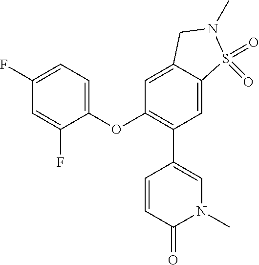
C1(OC2=CC=C(F)C=C2F)=C(C2=CN(C)C(=O)C=C2)C=C2C(=C1)CN(C)S2(=O)=O
